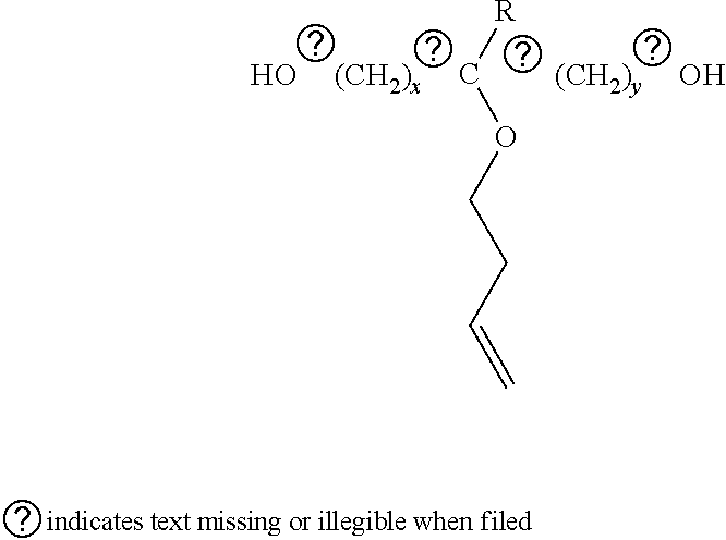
O.O.[R]COCCC=C
